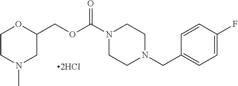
C1CN(C)CC(COC(N2CCN(CC3=CC=C(F)C=C3)CC2)=O)O1
